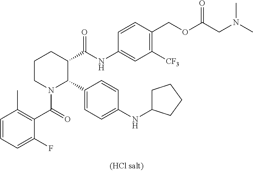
C1=CC=C(F)C(C(=O)N2C(C3=CC=C(NC4CCCC4)C=C3)C(C(NC3=CC([CF3])=C(COC(CN(C)C)=O)C=C3)=O)CCC2)=C1C
